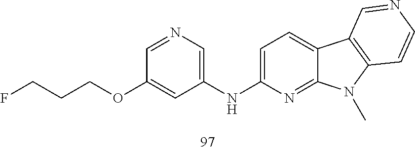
C(CCOC1=CC(NC2=CC=C3C(=N2)N(C)C2=C3C=NC=C2)=CN=C1)F
